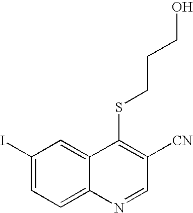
C1(I)=CC=C2C(=C1)C(SCCCO)=C([CN])C=N2
